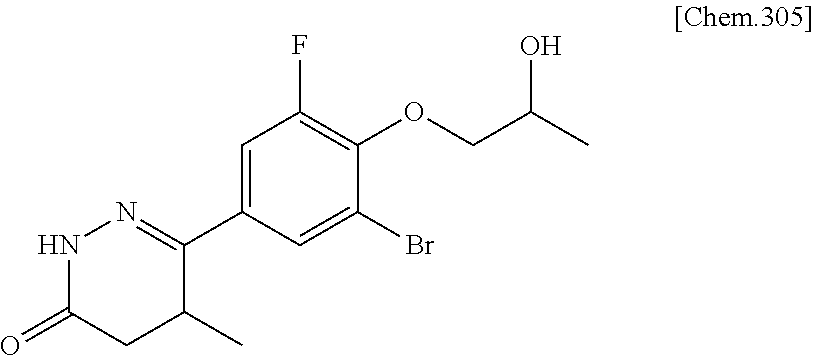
C1(C2=NNC(=O)CC2C)=CC(F)=C(OCC(O)C)C(Br)=C1
